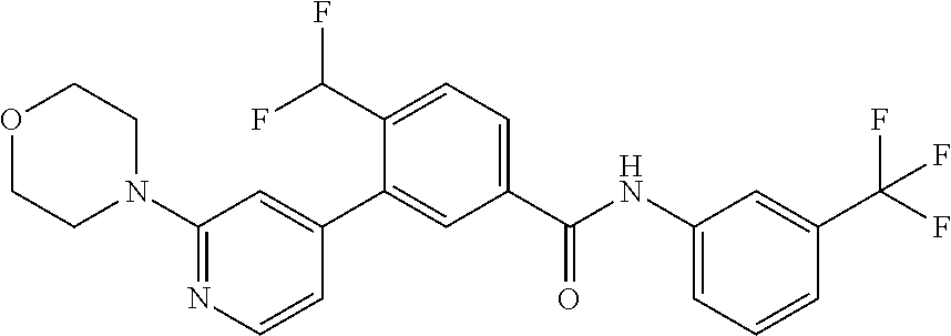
O1CCN(C2=NC=CC(C3=CC(C(NC4=CC=CC(C(F)(F)F)=C4)=O)=CC=C3C(F)F)=C2)CC1
